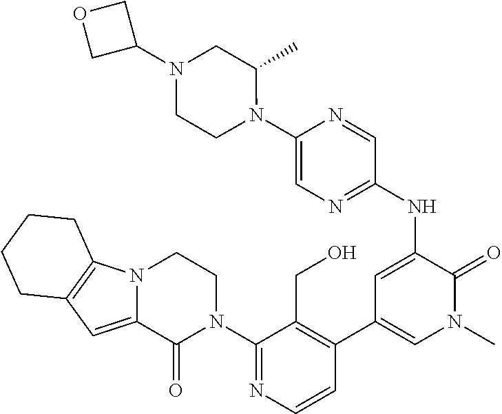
C1(N2CCN3C(=CC4=C3CCCC4)C2=O)=NC=CC(C2=CN(C)C(=O)C(NC3=NC=C(N4C(C)CN(C5COC5)CC4)N=C3)=C2)=C1CO
